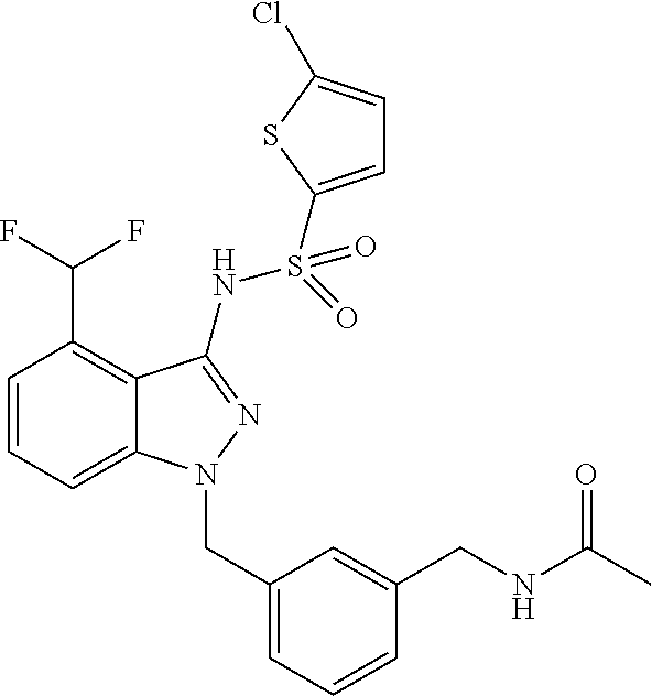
C1=CC=C2C(=C1C(F)F)C(NS(=O)(=O)C1=CC=C(Cl)S1)=NN2CC1=CC=CC(CNC(C)=O)=C1
